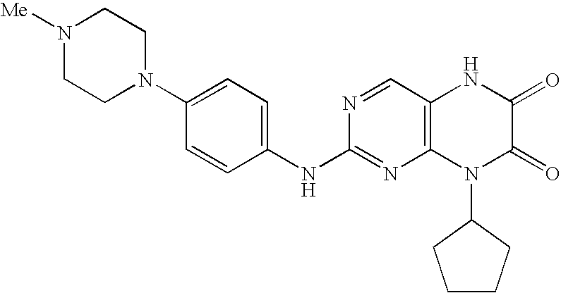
C1=CC(NC2=NC3=C(C=N2)NC(=O)C(=O)N3C2CCCC2)=CC=C1N1CCN([Me])CC1
